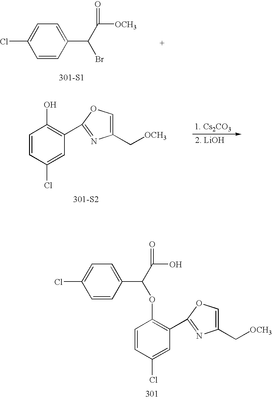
C1=CC(Cl)=CC(C2=NC(C[OCH3])=CO2)=C1OC(C1=CC=C(Cl)C=C1)C(O)=O.ClC1=CC=C(C(C([OCH3])=O)Br)C=C1.[301-S1].C1=CC(Cl)=CC(C2=NC(C[OCH3])=CO2)=C1O.[301-S2]
